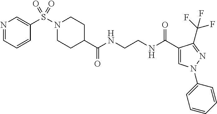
C1CC(C(NCCNC(C2=CN(C3=CC=CC=C3)N=C2C(F)(F)F)=O)=O)CCN1S(=O)(C1=CN=CC=C1)=O
